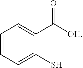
C1=CC=C(S)C(C([OH])=O)=C1
